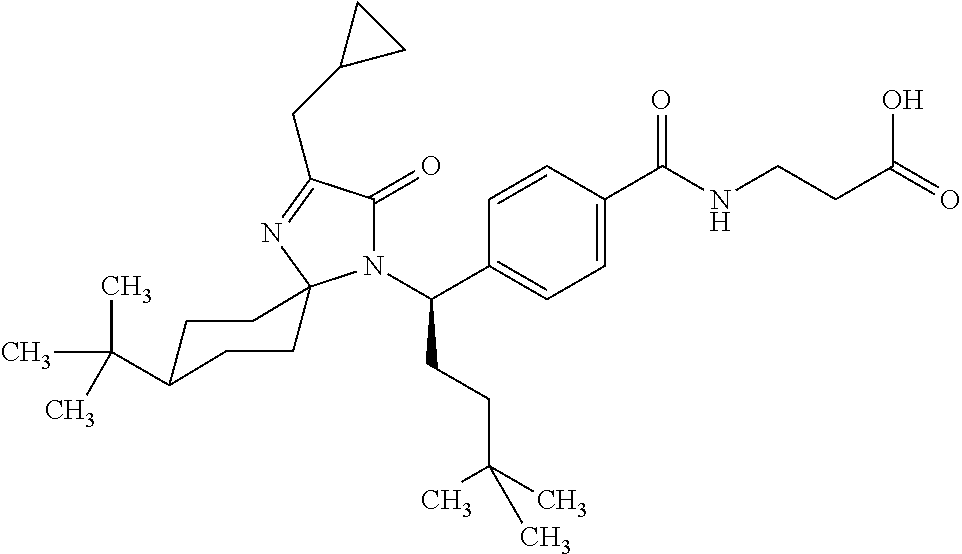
C1=C(C(=O)NCCC(O)=O)C=CC(C(N2C(=O)C(CC3CC3)=NC23CCC(C(C)(C)C)CC3)CCC(C)(C)C)=C1
